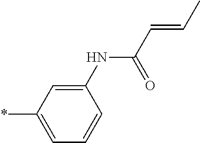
C1(NC(C=CC)=O)=CC(*)=CC=C1
